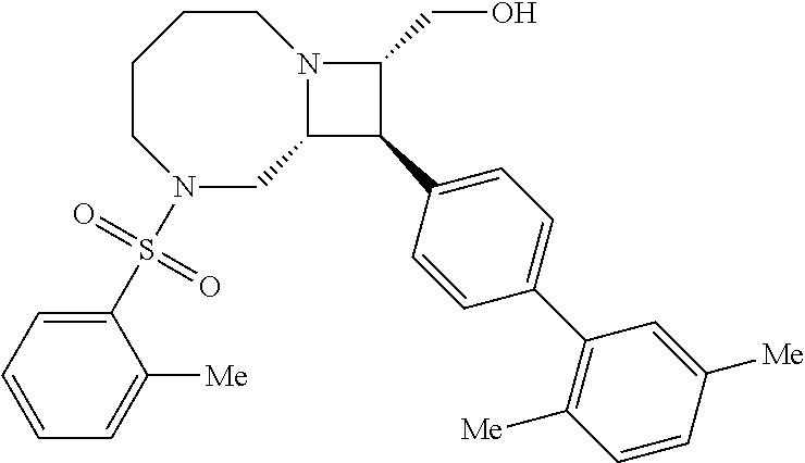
C1CCCN(S(C2=CC=CC=C2[Me])(=O)=O)CC2N1C(CO)C2C1=CC=C(C2=C([Me])C=CC([Me])=C2)C=C1
